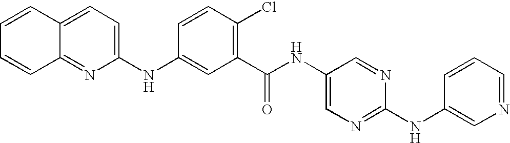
N(C1=CC(C(NC2=CN=C(NC3=CN=CC=C3)N=C2)=O)=C(Cl)C=C1)C1=CC=C2C(=N1)C=CC=C2
